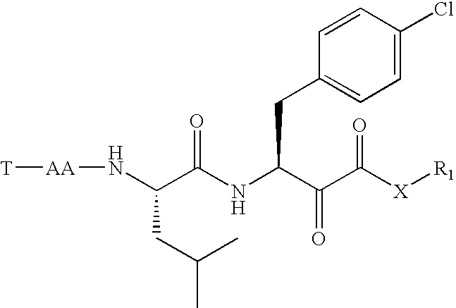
N(C(C(NC(C(C([X][R1])=O)=O)CC1=CC=C(Cl)C=C1)=O)CC(C)C)[AA][T]
